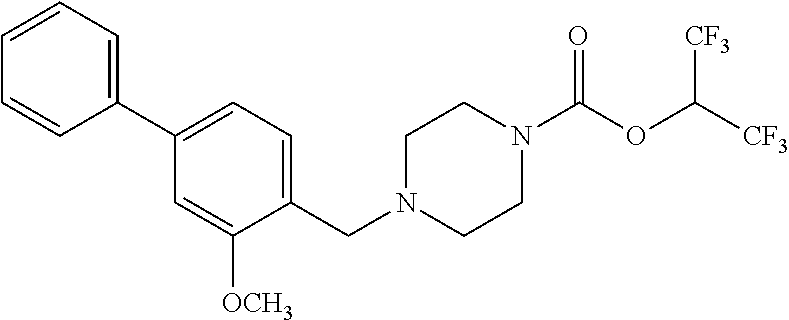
C1(C2=CC=C(CN3CCN(C(=O)OC([CF3])[CF3])CC3)C([OCH3])=C2)=CC=CC=C1
